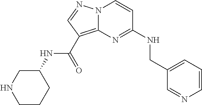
C1=CC=C(CNC2=NC3=C(C(NC4CNCCC4)=O)C=NN3C=C2)C=N1
